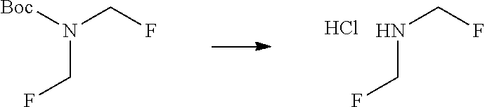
N(CF)CF.Cl.N(CF)([Boc])CF
